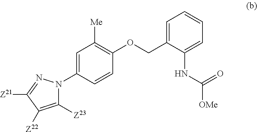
[Z21]C1=NN(C2=CC([Me])=C(OCC3=CC=CC=C3NC(=O)[OMe])C=C2)C([Z23])=C1[Z22]
